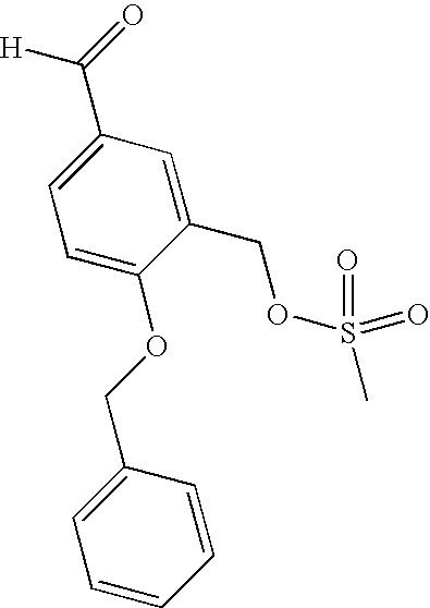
C1(COS(C)(=O)=O)=CC(C(=O)[H])=CC=C1OCC1=CC=CC=C1
